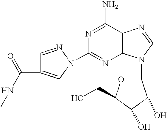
C12=C(C(N)=NC(N3C=C(C(NC)=O)C=N3)=N1)N=CN2C1OC(CO)C(O)C1O
